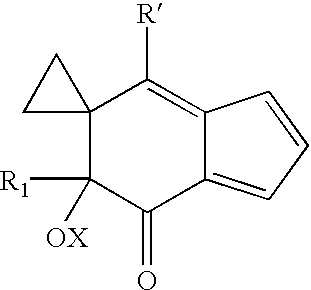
C12(C([R1])([OX])C(=O)C3=CC=CC3=C1[R])CC2
